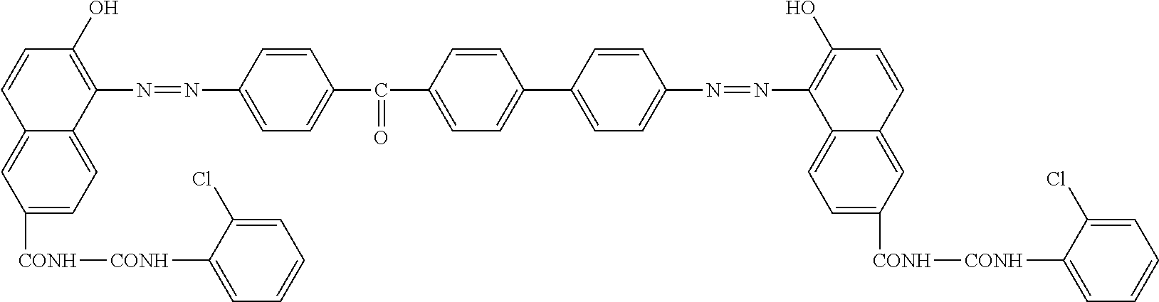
C1([CONH][CONH]C2=CC=CC=C2Cl)=CC=C2C(=C1)C=CC(O)=C2N=NC1=CC=C(C(C2=CC=C(C3=CC=C(N=NC4=C(O)C=CC5=CC([CONH][CONH]C6=CC=CC=C6Cl)=CC=C54)C=C3)C=C2)=O)C=C1
